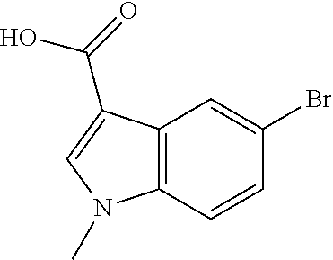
C12=C(C=CC(Br)=C1)N(C)C=C2C(O)=O
